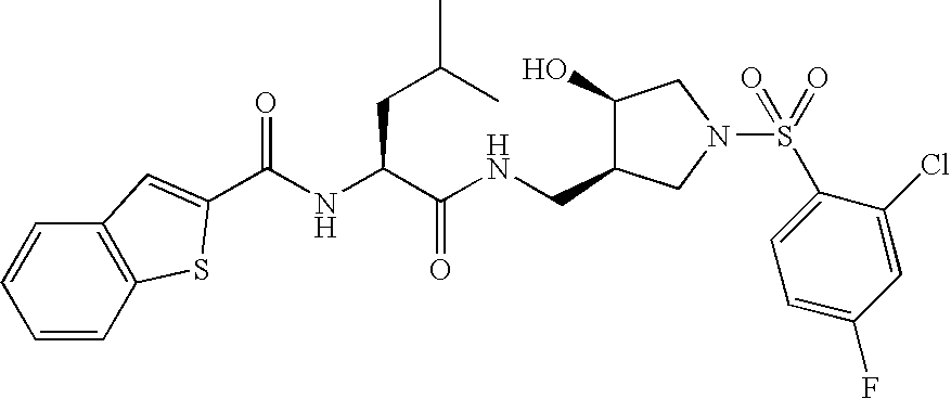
C1=CC2=C(C=C1)C=C(C(NC(C(NCC1C(O)CN(S(=O)(=O)C3=CC=C(F)C=C3Cl)C1)=O)CC(C)C)=O)S2
